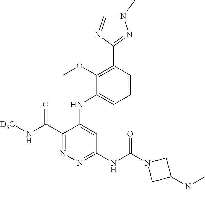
C1(C(N[D3C])=O)=NN=C(NC(N2CC(N(C)C)C2)=O)C=C1NC1=CC=CC(C2=NN(C)C=N2)=C1OC
